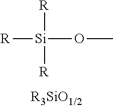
[Si](OC)([R])([R])[R]
